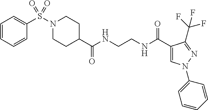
C1CC(C(NCCNC(C2=CN(C3=CC=CC=C3)N=C2C(F)(F)F)=O)=O)CCN1S(=O)(C1=CC=CC=C1)=O
